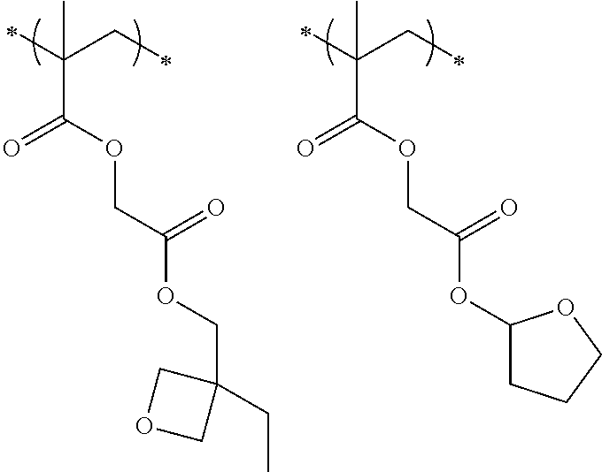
C(C(=O)OCC(OCC1(CC)COC1)=O)(CC)(C)C.C(C(OCC(OC1CCCO1)=O)=O)(CC)(C)C
